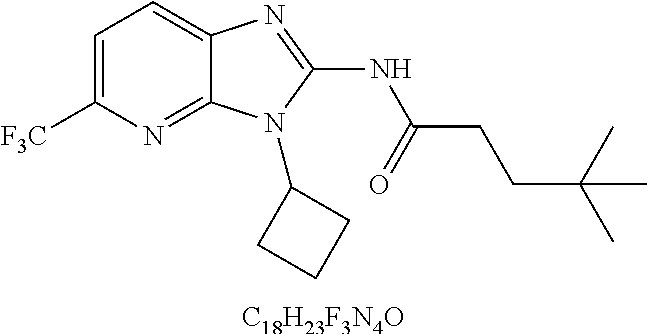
C1=C([F3C])N=C2C(=C1)N=C(NC(CCC(C)(C)C)=O)N2C1CCC1.[C18H23F3N4O]
